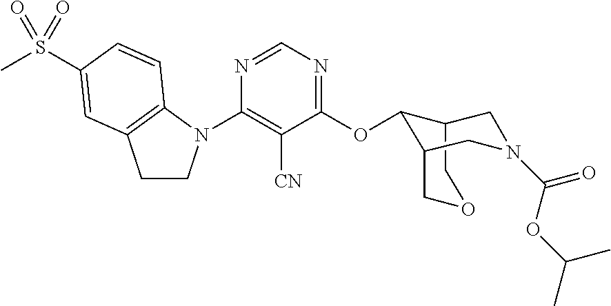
C1(N2CCC3=C2C=CC(S(C)(=O)=O)=C3)=C([CN])C(OC2C3CN(C(OC(C)C)=O)CC2COC3)=NC=N1
